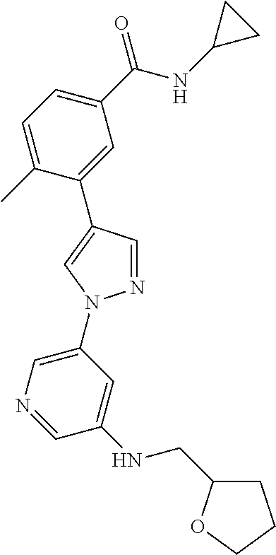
C1(C(NC2CC2)=O)=CC=C(C)C(C2=CN(C3=CN=CC(NCC4CCCO4)=C3)N=C2)=C1
